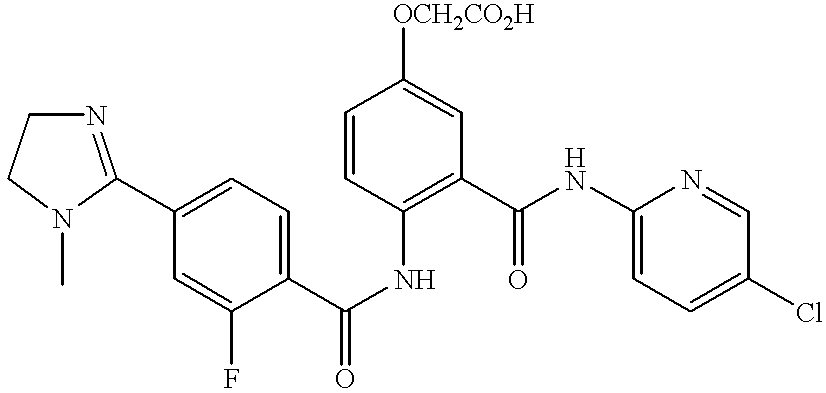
C1(C2=NCCN2C)=CC=C(C(NC2=C(C(NC3=CC=C(Cl)C=N3)=O)C=C([OCH2CO2H])C=C2)=O)C(F)=C1
